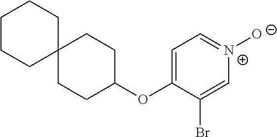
C1=C(OC2CCC3(CC2)CCCCC3)C(Br)=C[N+]([O-])=C1
